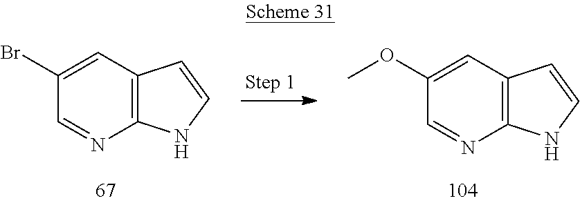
C1=C(OC)C=NC2=C1C=CN2.C1=C(Br)C=NC2=C1C=CN2
